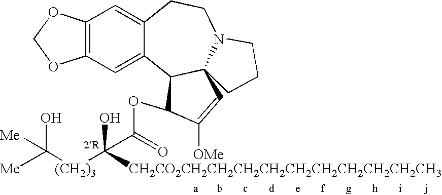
C12=C(C=C3C(=C1)CCN1C4(C3C(OC(=O)C([(CH2)3]C([Me])(O)[Me])(O)[CH2CO2CH2CH2CH2CH2CH2CH2CH2CH2CH2CH3])C([OMe])=C4)CCC1)OCO2
